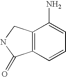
C12=C(CNC1=O)C(N)=CC=C2
